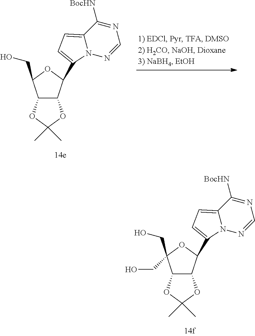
C12C(C(C3=CC=C4N3N=CN=C4[BocHN])OC1CO)OC(C)(C)O2.C12C(C(C3=CC=C4N3N=CN=C4[BocHN])OC1(CO)CO)OC(C)(C)O2
